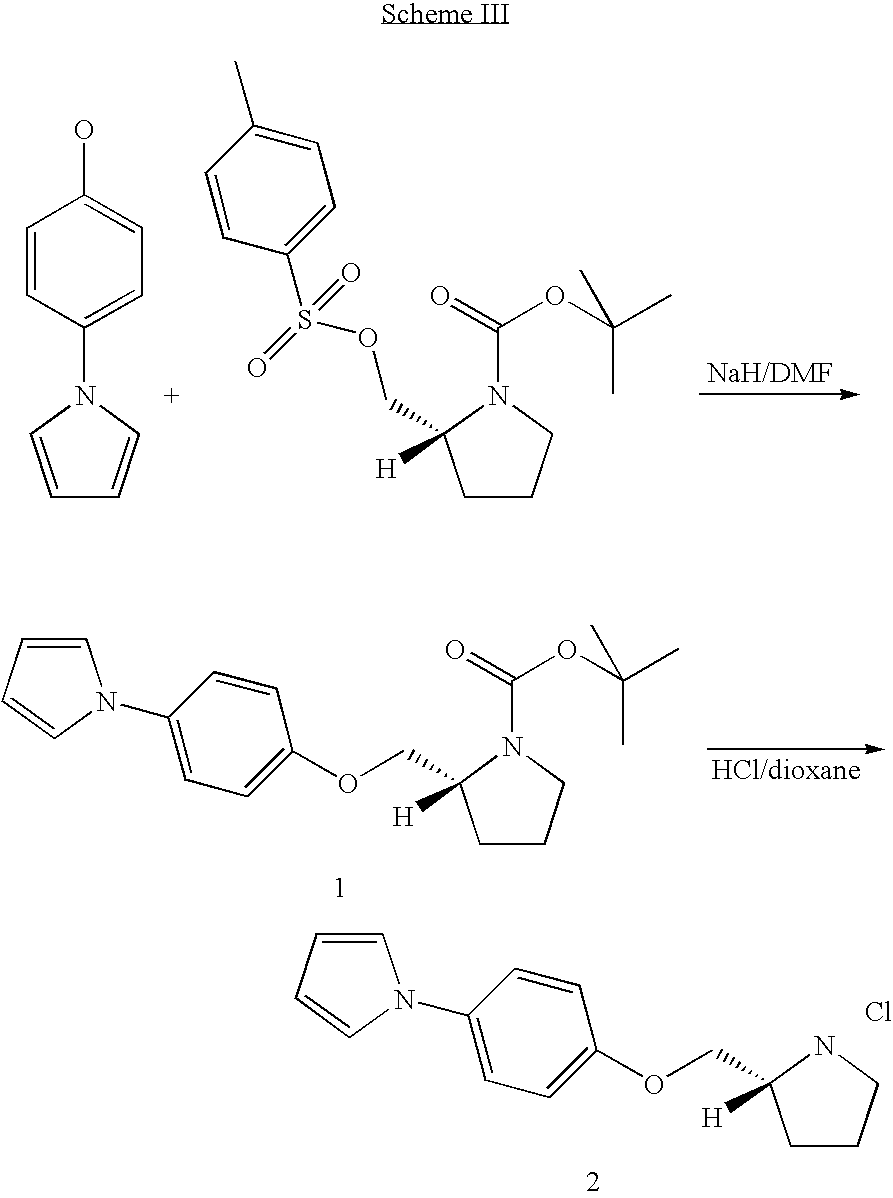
C1=CN(C2=CC=C(O)C=C2)C=C1.C1CCN(C(OC(C)(C)C)=O)C1([H])COS(C1=CC=C(C)C=C1)(=O)=O.C1=CC=CN1C1=CC=C(OCC2([H])CCCN2)C=C1.Cl.C1=CC=CN1C1=CC=C(OCC2([H])CCCN2C(=O)OC(C)(C)C)C=C1
